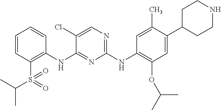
C1=CC(S(=O)(C(C)C)=O)=C(NC2=NC(NC3=C(OC(C)C)C=C(C4CCNCC4)C(C)=C3)=NC=C2Cl)C=C1
